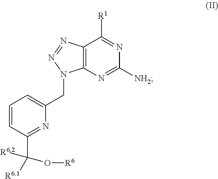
C1=CC(C([R6.2])([R6.1])O[R6])=NC(CN2C3=C(N=N2)C([R1])=NC([NH2])=N3)=C1
